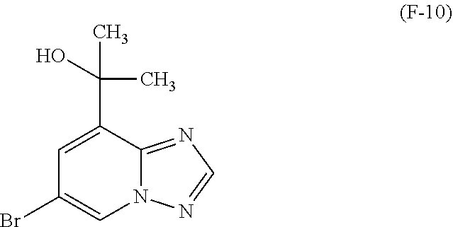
N12C(=NC=N1)C(C(O)(C)C)=CC(Br)=C2
